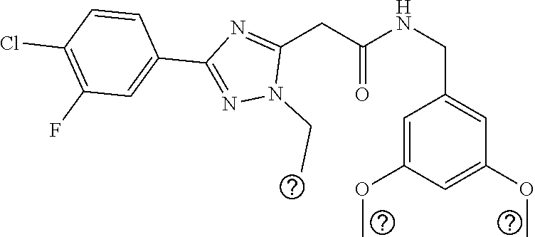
C(C1=CC(OC)=CC(OC)=C1)NC(CC1=NC(C2=CC(F)=C(Cl)C=C2)=NN1CC)=O
